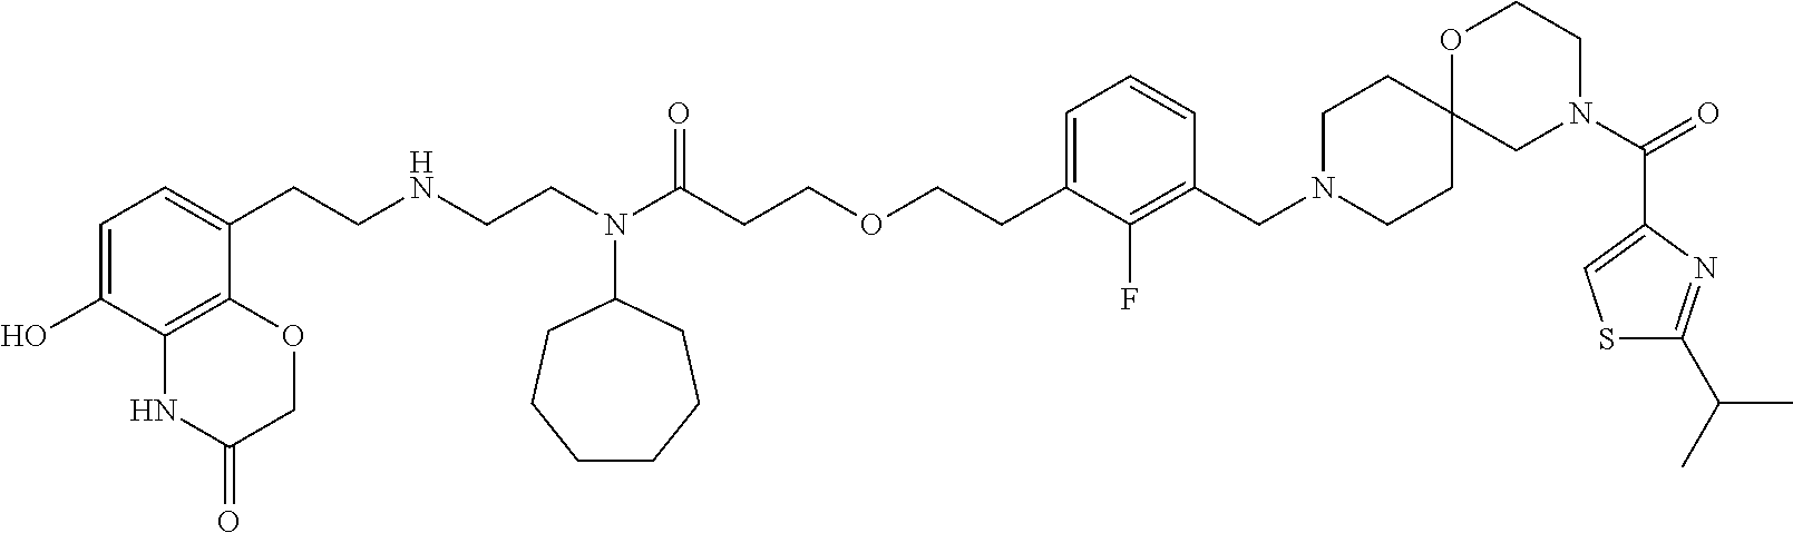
C1=C(O)C2=C(C(CCNCCN(C(CCOCCC3=CC=CC(CN4CCC5(CC4)CN(C(C4=CSC(C(C)C)=N4)=O)CCO5)=C3F)=O)C3CCCCCC3)=C1)OCC(=O)N2
